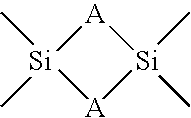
[A]1[Si](C)(C)[A][Si]1(C)C
